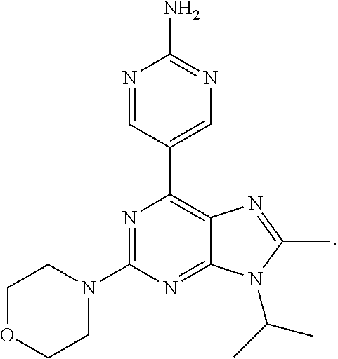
C1OCCN(C2=NC(C3=CN=C(N)N=C3)=C3C(=N2)N(C(C)C)C(C)=N3)C1
